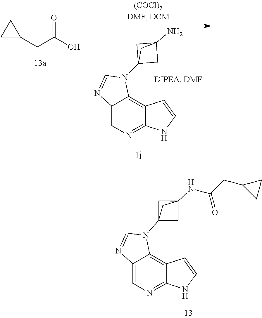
C12=NC=C3C(=C1C=CN2)N(C12CC(N)(C1)C2)C=N3.C1C(CC(O)=O)C1.C12=NC=C3C(=C1C=CN2)N(C12CC(NC(CC4CC4)=O)(C1)C2)C=N3
